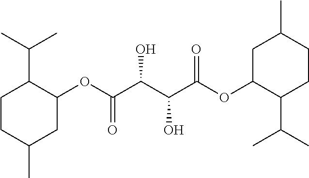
C1(C(C)C)C(OC(=O)C(C(O)C(OC2C(C(C)C)CCC(C)C2)=O)O)CC(C)CC1
